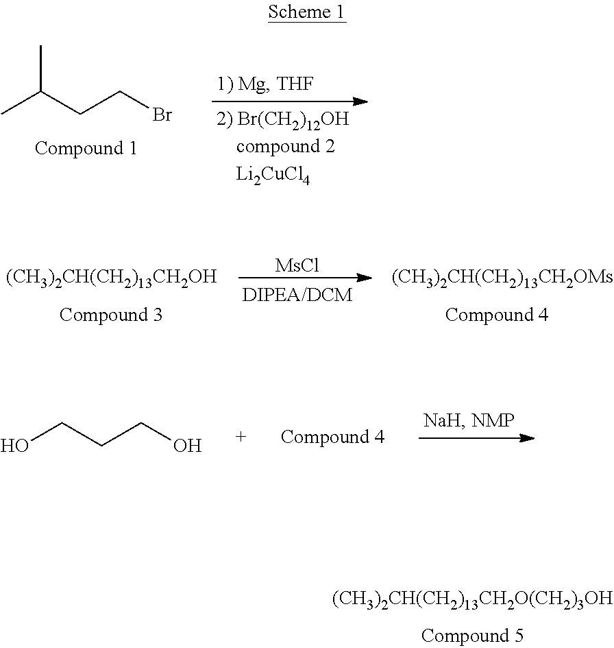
[(CH3)2CH(CH2)13CH2O(CH2)3OH].CC(CCBr)C.[(CH3)2CH(CH2)13CH2OH].[MsCl].[(CH3)2CH(CH2)13CH2OMs].C(CCO)O
